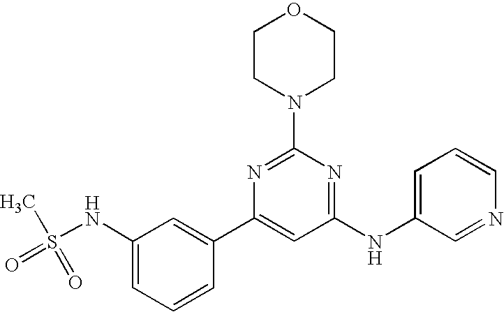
C1(NC2=CC=CN=C2)=NC(N2CCOCC2)=NC(C2=CC(NS(=O)(=O)C)=CC=C2)=C1
